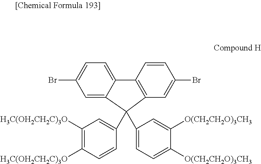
C12=CC=C(Br)C=C1C(C1=CC([H3C(OH2CH2C)3O])=C([H3C(OH2CH2C)3O])C=C1)(C1=CC=C([O(CH2CH2O)3CH3])C([O(CH2CH2O)3CH3])=C1)C1=C2C=CC(Br)=C1
